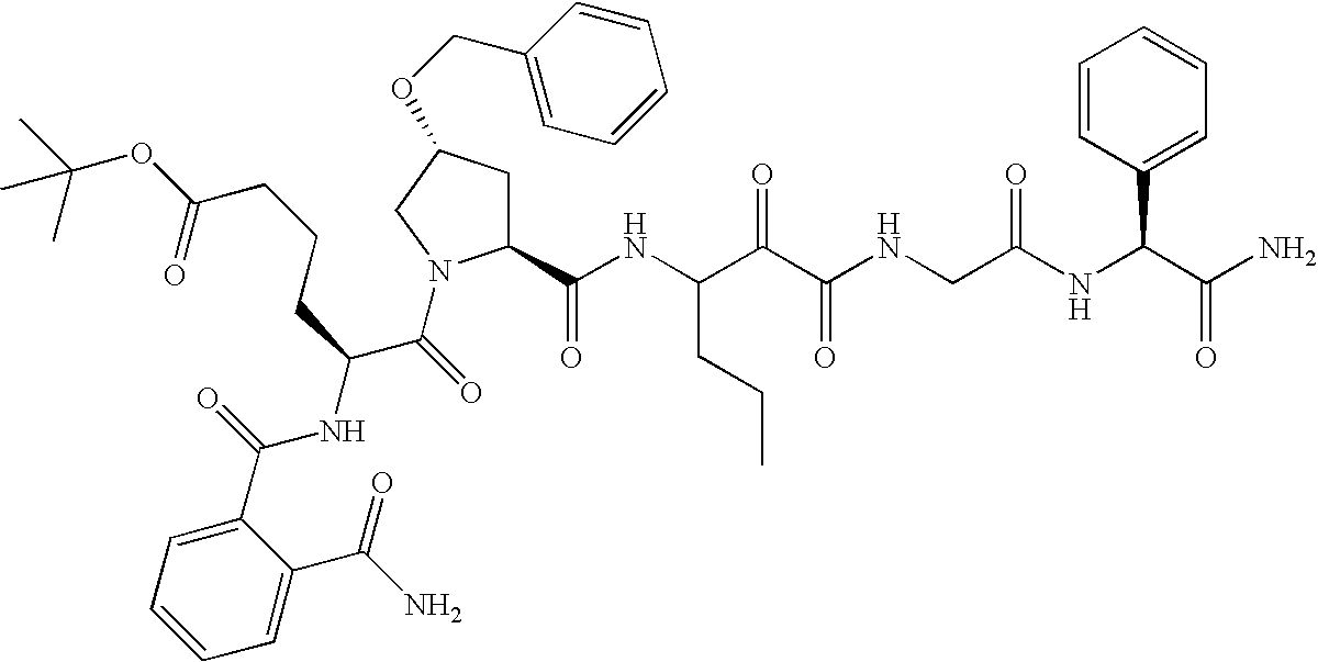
C1(C(NC(C(C(NCC(NC(C(N)=O)C2=CC=CC=C2)=O)=O)=O)CCC)=O)CC(OCC2=CC=CC=C2)CN1C(C(NC(C1=CC=CC=C1C(N)=O)=O)CCCC(=O)OC(C)(C)C)=O
